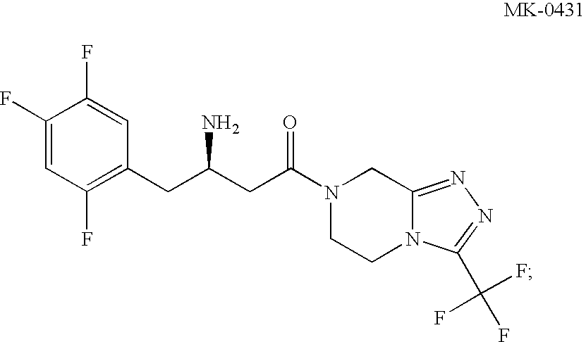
C1(F)=CC(F)=C(CC(CC(N2CCN3C(=NN=C3C(F)(F)F)C2)=O)N)C=C1F
